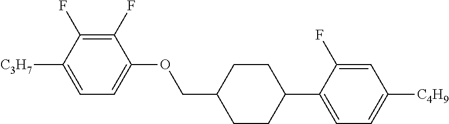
C1(F)=C(F)C([C3H7])=CC=C1OCC1CCC(C2=CC=C([C4H9])C=C2F)CC1
